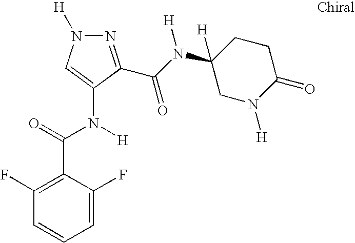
C1=C(F)C(C(=O)N([H])C2=CN([H])N=C2C(N([H])C2([H])CN([H])C(=O)CC2)=O)=C(F)C=C1
